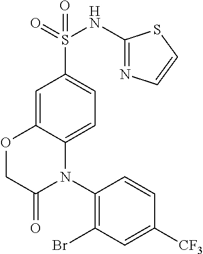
O=S(=O)(NC1=NC=CS1)C1=CC=C2C(=C1)OCC(=O)N2C1=C(Br)C=C([CF3])C=C1
